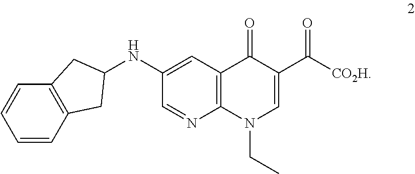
C1=CC2=C(C=C1)CC(NC1=CC3=C(N=C1)N(CC)C=C(C([CO2H])=O)C3=O)C2
